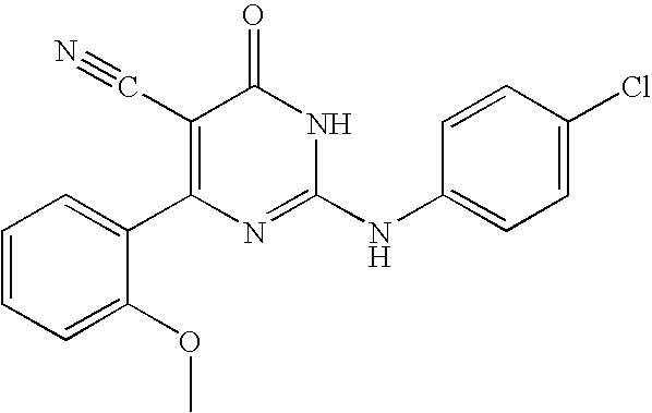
C1=C(OC)C(C2=C(C#N)C(=O)NC(NC3=CC=C(Cl)C=C3)=N2)=CC=C1
